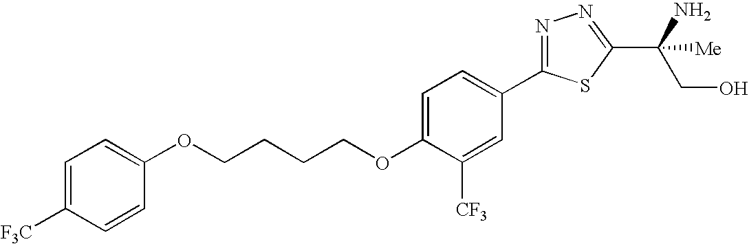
C1=C([F3C])C=CC(OCCCCOC2=CC=C(C3=NN=C(C(CO)(N)[Me])S3)C=C2[CF3])=C1
